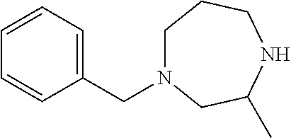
C1N(CC2=CC=CC=C2)CC(C)NCC1
